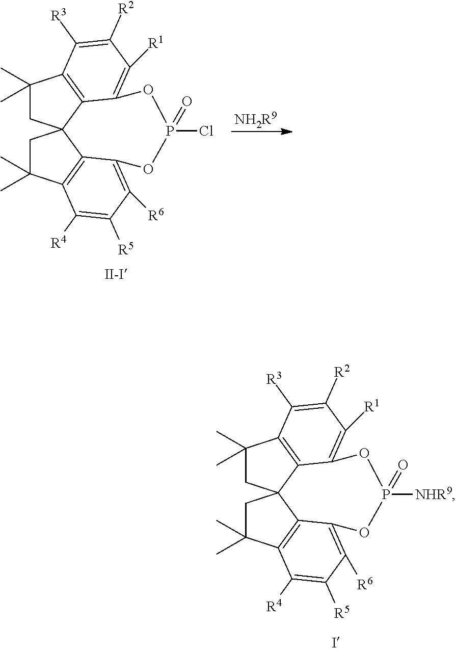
C1(C)(C)CC23C4=C1C([R3])=C([R2])C([R1])=C4OP([NHR9])(=O)OC1=C([R6])C([R5])=C([R4])C(=C21)C(C)(C)C3.C1(C)(C)CC23C4=C1C([R3])=C([R2])C([R1])=C4OP(Cl)(=O)OC1=C([R6])C([R5])=C([R4])C(=C21)C(C)(C)C3.[II-I].[NH2R9]
